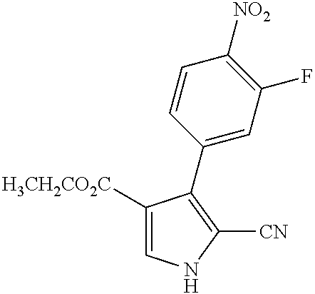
C1([H3CH2CO2C])=CNC([CN])=C1C1=CC(F)=C([NO2])C=C1
